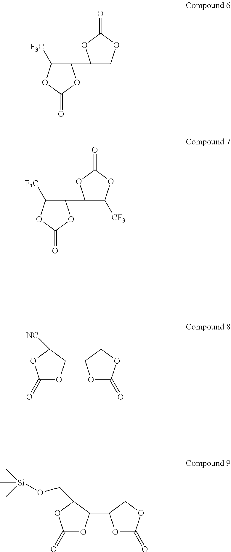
C1([F3C])C(C2COC(=O)O2)OC(=O)O1.C1([F3C])C(C2C([CF3])OC(=O)O2)OC(=O)O1.C1(=O)OC(C2OC(=O)OC2)C([NC])O1.C1(=O)OC(C2OC(=O)OC2)C(CO[Si](C)(C)C)O1
